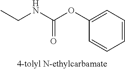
C1=CC=C(OC(NCC)=O)C=C1
